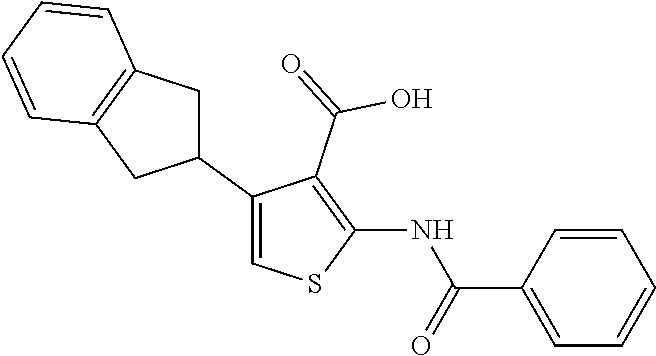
C1(C2CC3=C(C2)C=CC=C3)=CSC(NC(C2=CC=CC=C2)=O)=C1C(=O)O
